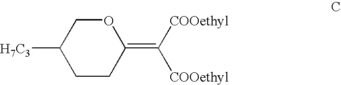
[H7C3]C1CCC(=C([COOethyl])[COOethyl])OC1
